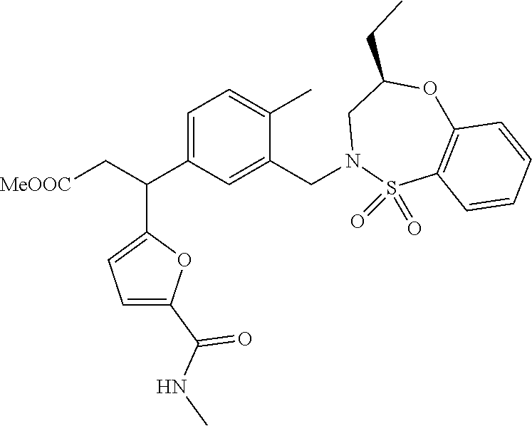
C1(C(C[MeOOC])C2=CC=C(C(NC)=O)O2)=CC=C(C)C(CN2S(=O)(=O)C3=C(OC(CC)C2)C=CC=C3)=C1
